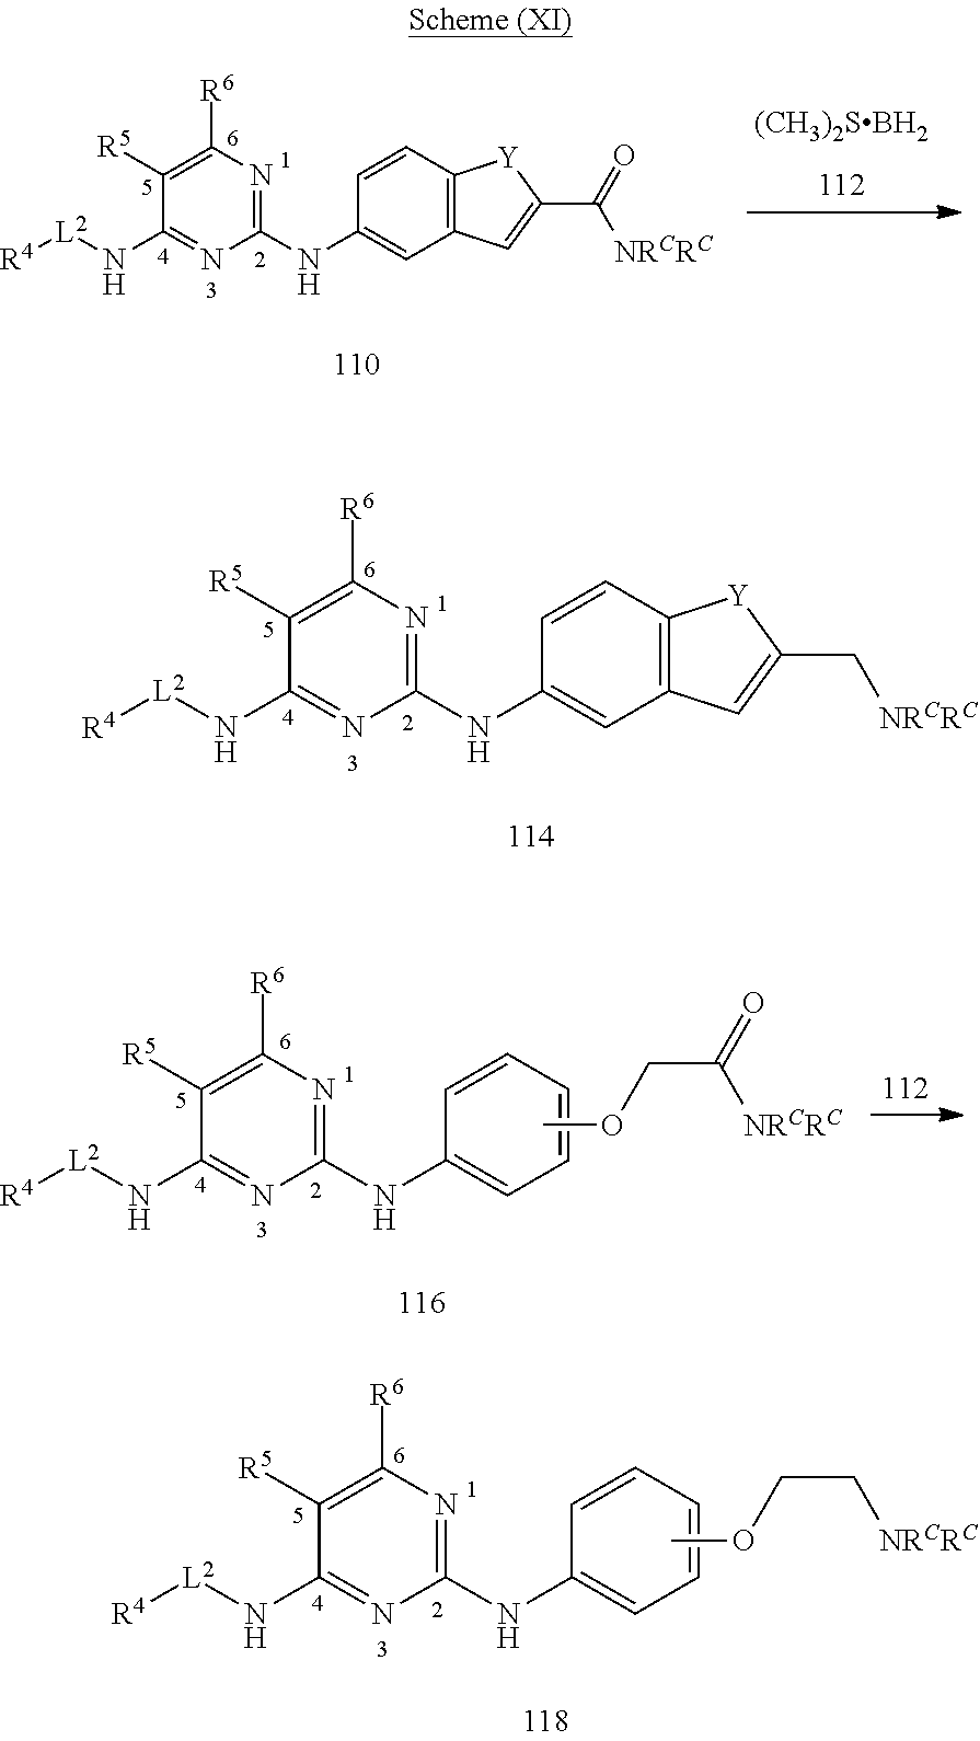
[(CH3)2SBH2].C1([R5])=C([R6])N=C(NC2=CC3=C(C=C2)[Y]C(C(=O)[NRCRC])=C3)N=C1N[L2][R4].C1([R5])=C([R6])N=C(NC2=CC3=C(C=C2)[Y]C(C[NRCRC])=C3)N=C1N[L2][R4].C1([R5])=C([R6])N=C(NC2=CC=CC=C2)N=C1N[L2][R4].COCC(=O)[NRCRC].C1([R5])=C([R6])N=C(NC2=CC=CC=C2)N=C1N[L2][R4].COCC[NRCRC]
